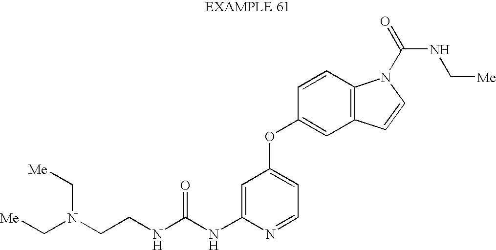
C(NC1=CC(OC2=CC3=C(C=C2)N(C(NC[Me])=O)C=C3)=CC=N1)(=O)NCCN(C[Me])C[Me]
